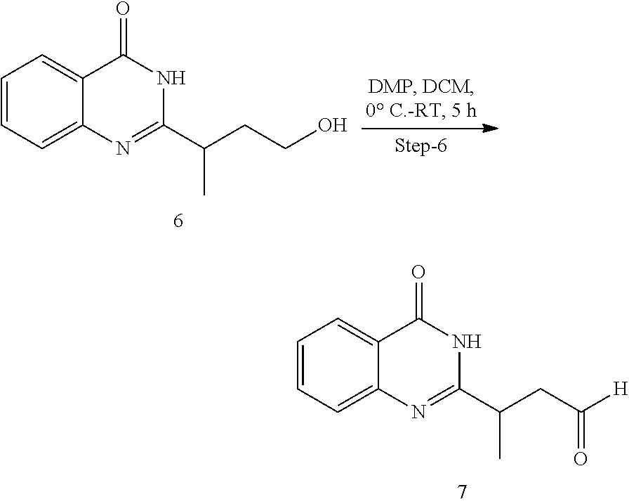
C1(C(CCO)C)=NC2=CC=CC=C2C(=O)N1.C1(C(CC([H])=O)C)=NC2=CC=CC=C2C(=O)N1
